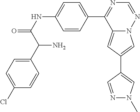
C12=CC(C3=CN(C)N=C3)=CN1N=CN=C2C1=CC=C(NC(=O)C(C2=CC=C(Cl)C=C2)N)C=C1
